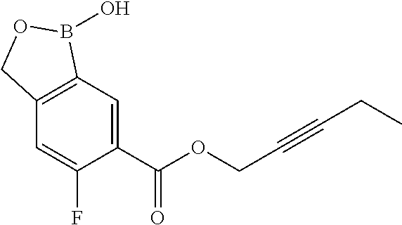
C1=C(C(OCC#CCC)=O)C(F)=CC2=C1B(O)OC2
